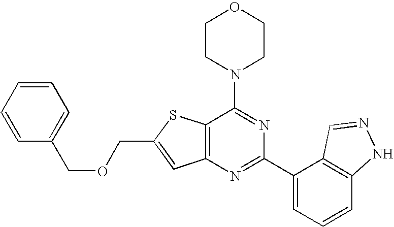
C1CN(C2=NC(C3=CC=CC4=C3C=NN4)=NC3=C2SC(COCC2=CC=CC=C2)=C3)CCO1
